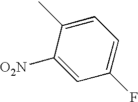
C1=C([O2N])C(C)=CC=C1F
